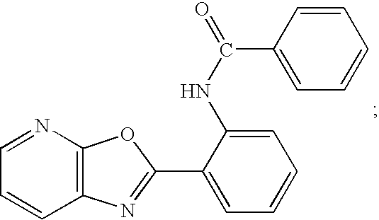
C1=CC2=C(N=C1)OC(C1=CC=CC=C1NC(=O)C1=CC=CC=C1)=N2
